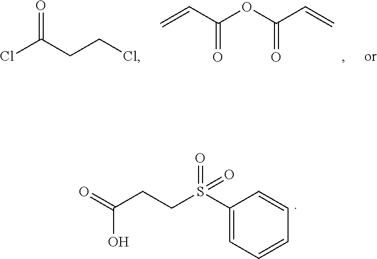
C(C(=O)OC(C=C)=O)=C.ClC(=O)CCCl.C1(S(CCC(=O)O)(=O)=O)=CC=CC=C1
